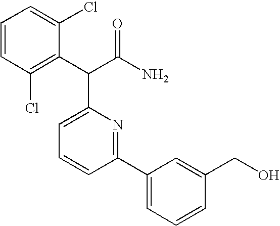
C1=CC=C(Cl)C(C(C(N)=O)C2=CC=CC(C3=CC=CC(CO)=C3)=N2)=C1Cl
